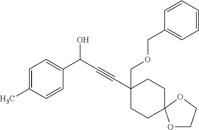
C1=C(C)C=CC(C(O)C#CC2(COCC3=CC=CC=C3)CCC3(CC2)OCCO3)=C1
